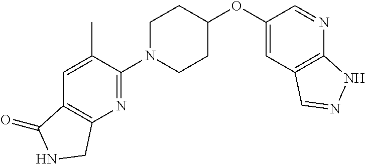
C1(OC2CCN(C3=NC4=C(C=C3C)C(=O)NC4)CC2)=CC2=C(N=C1)NN=C2
